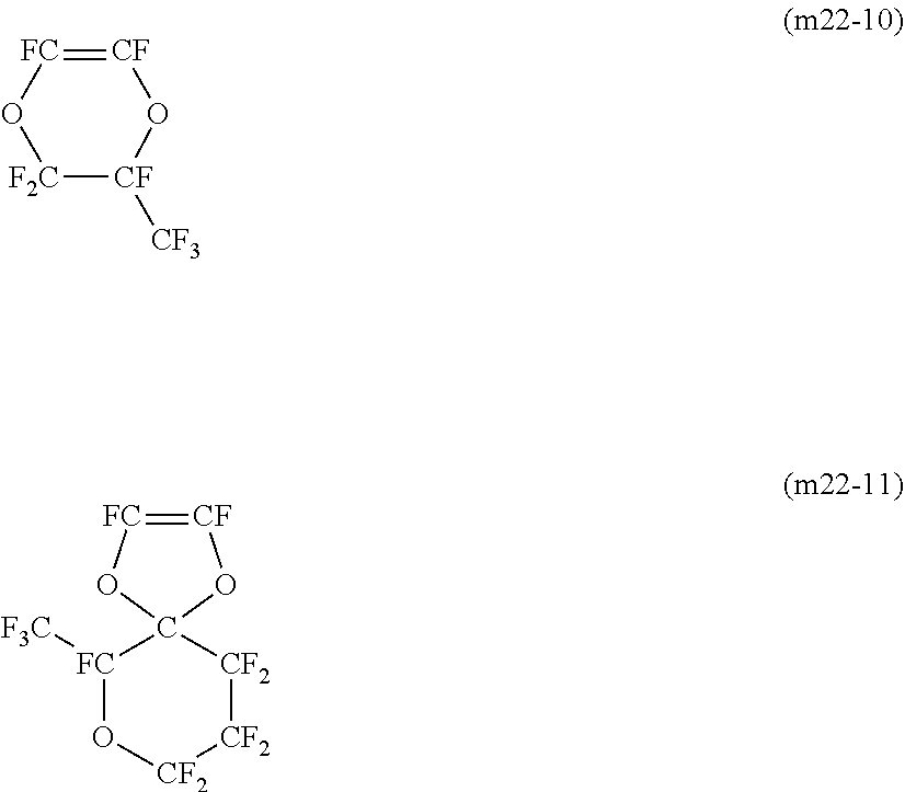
[CF]1=[FC]O[F2C][CF]([CF3])O1.[FC]1([F3C])O[CF2][CF2][CF2]C12O[CF]=[FC]O2
